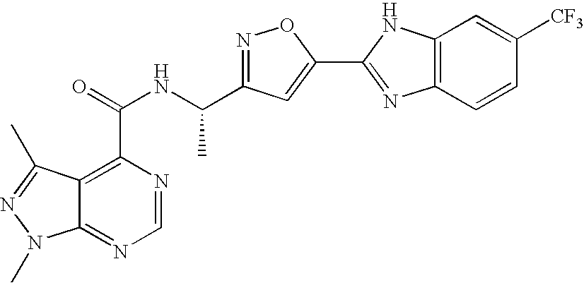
C12=NC=NC(C(=O)NC(C3=NOC(C4=NC5=C(N4)C=C([CF3])C=C5)=C3)C)=C1C(C)=NN2C
